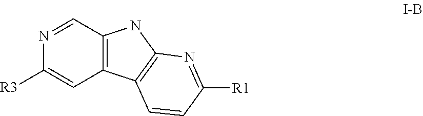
N1=CC2=C(C=C1[R3])C1=C(N2)N=C([R1])C=C1
